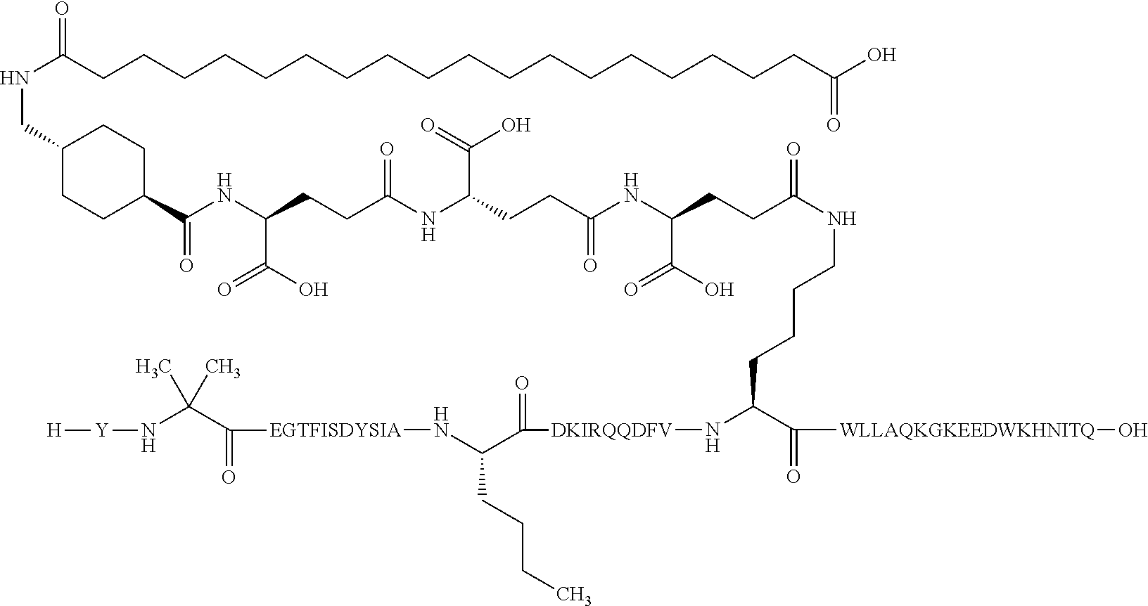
C1(CNC(=O)CCCCCCCCCCCCCCCCCCC(O)=O)CCC(C(NC(C(O)=O)CCC(NC(CCC(NC(CCC(=O)NCCCCC(N[DKIRQQDFV]C(C(N[EGTFISDYSIA]C(C(N[Y][H])(C)C)=O)CCCC)=O)C(=O)[WLLAQKGKEEDWKHNITQ]O)C(=O)O)=O)C(=O)O)=O)=O)CC1
